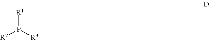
P([R1])([R3])[R2]
